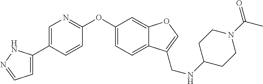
C1=C(C2=CN=C(OC3=CC=C4C(=C3)OC=C4CNC3CCN(C(C)=O)CC3)C=C2)NN=C1
